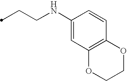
C1(NCCC)=CC2=C(C=C1)OCCO2
